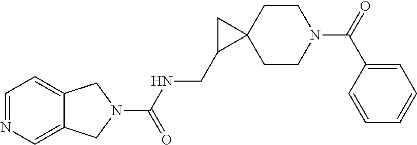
C1CC2(CCN1C(C1=CC=CC=C1)=O)CC2CNC(N1CC2=CC=NC=C2C1)=O
